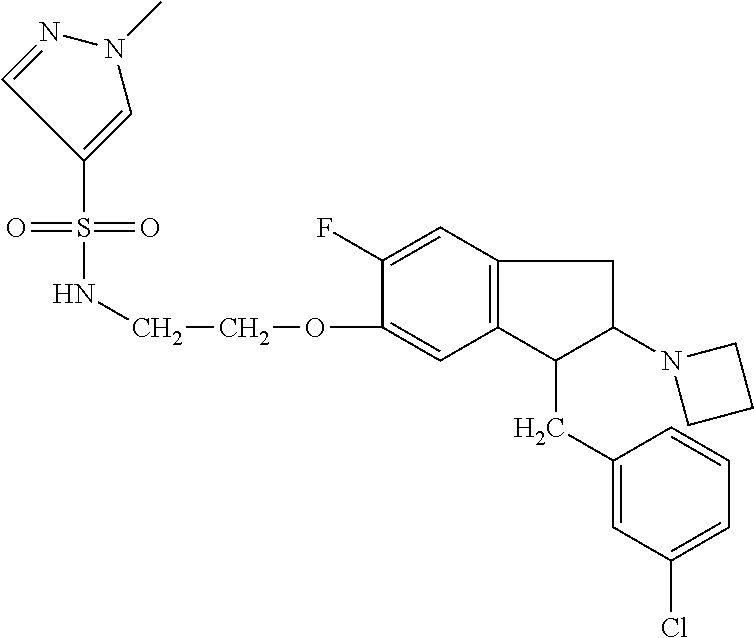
O=S(=O)(C1=CN(C)N=C1)NCCOC1=CC2=C(C=C1F)CC(N1CCC1)C2CC1=CC(Cl)=CC=C1
